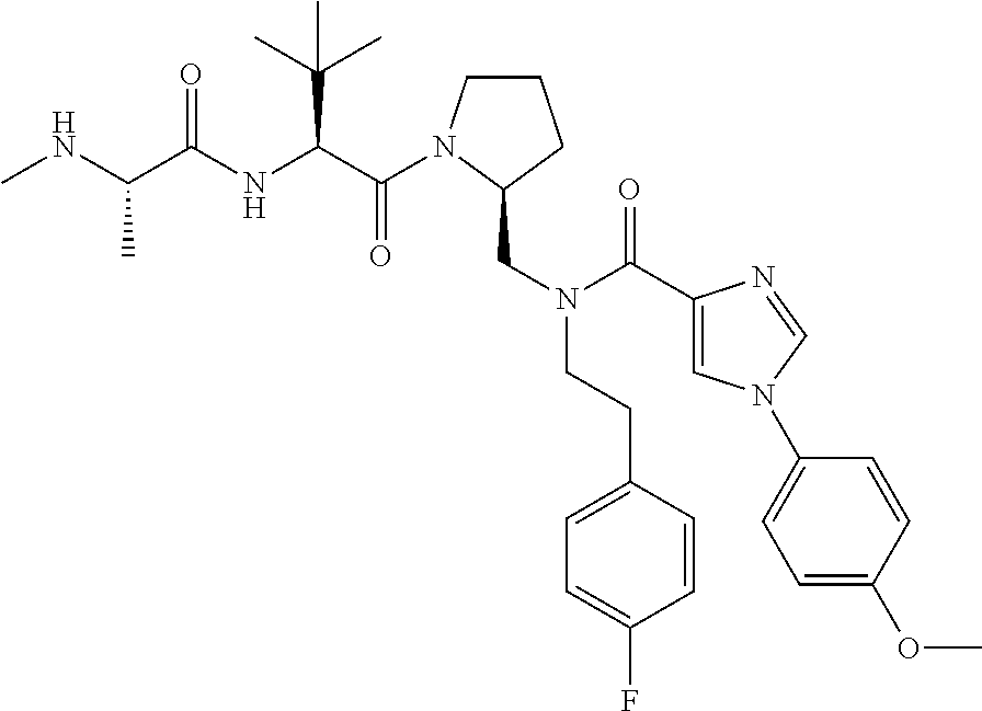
CNC(C(NC(C(=O)N1CCCC1CN(CCC1=CC=C(F)C=C1)C(=O)C1=CN(C2=CC=C(OC)C=C2)C=N1)C(C)(C)C)=O)C
